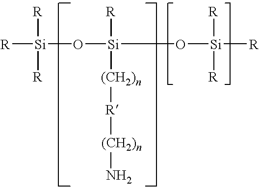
[R][Si]([R])([R])O[Si]([R])([(CH2)n][R][(CH2)n]N)O[Si]([R])([R])[R]
